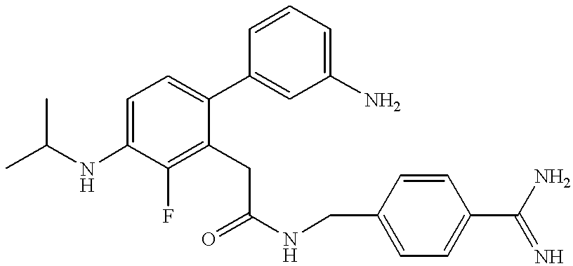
C1(NC(C)C)=CC=C(C2=CC(N)=CC=C2)C(CC(NCC2=CC=C(C(=N)N)C=C2)=O)=C1F
